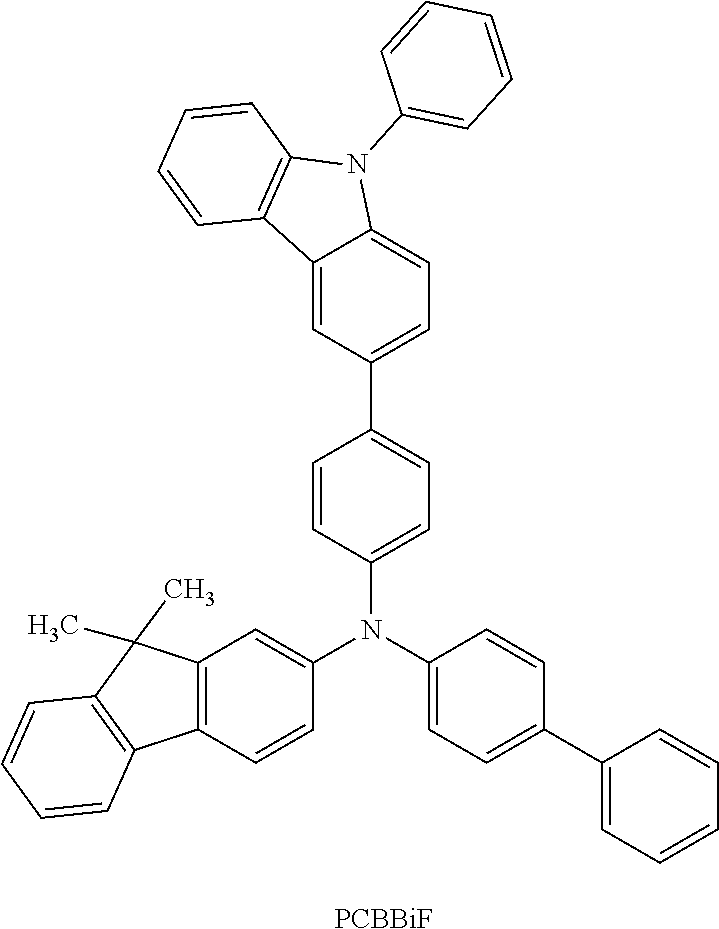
C12=CC(C3=CC=C(N(C4=CC=C(C5=CC=CC=C5)C=C4)C4=CC5=C(C=C4)C4=C(C5(C)C)C=CC=C4)C=C3)=CC=C1N(C1=CC=CC=C1)C1=C2C=CC=C1.[PCBBiF]
